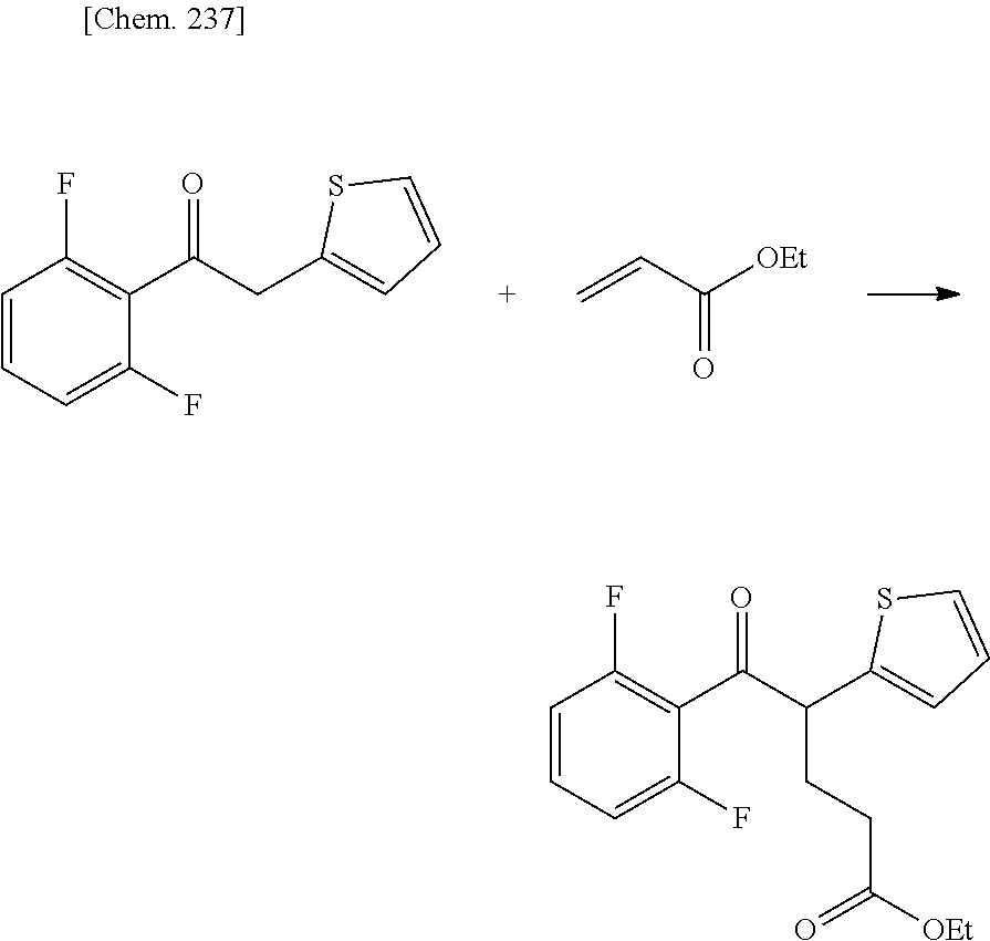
C=CC([OEt])=O.C1=CC=C(F)C(C(CC2=CC=CS2)=O)=C1F.C1=CC=C(F)C(C(C(C2=CC=CS2)CCC([OEt])=O)=O)=C1F
